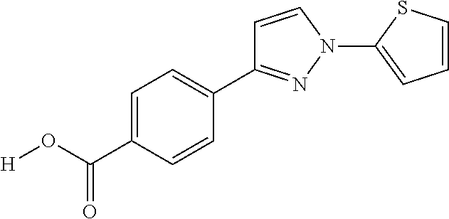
C1(C2=NN(C3=CC=CS3)C=C2)=CC=C(C(O[H])=O)C=C1
